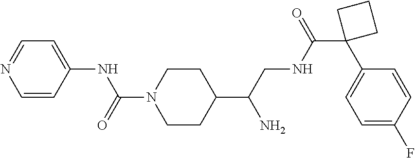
C1(C(CNC(C2(C3=CC=C(F)C=C3)CCC2)=O)N)CCN(C(=O)NC2=CC=NC=C2)CC1
